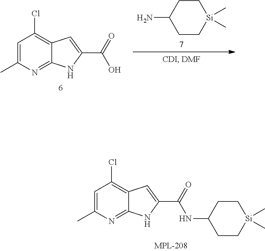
NC1CC[Si](C)(C)CC1.C1(Cl)=C2C=C(C(=O)O)NC2=NC(C)=C1.N(C1CC[Si](C)(C)CC1)C(C1=CC2=C(Cl)C=C(C)N=C2N1)=O
